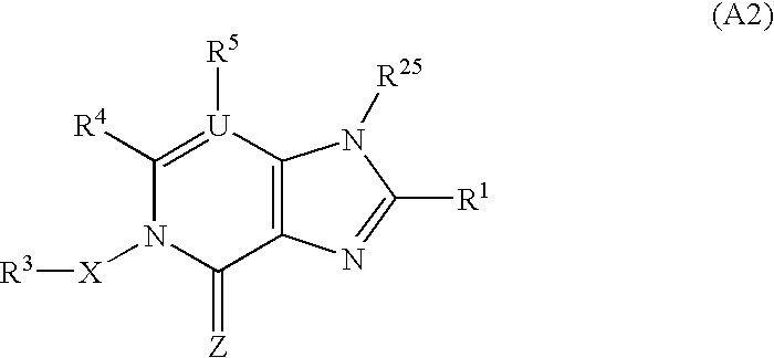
C1([R4])=[U]([R5])C2=C(C(=[Z])N1[X][R3])N=C([R1])N2[R25]
